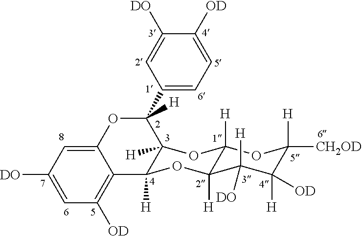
C1(C2([H])OC3=CC([DO])=CC([OD])=C3C3([H])C2([H])OC2([H])C([H])(O3)C([H])([DO])C([H])([OD])C([H])([CH2OD])O2)=CC=C([OD])C([DO])=C1
